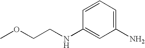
C1=CC=C(N)C=C1NCCOC
